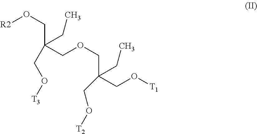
O(CC(CO[T3])(CC)COCC(CC)(CO[T2])CO[T1])[R2]
